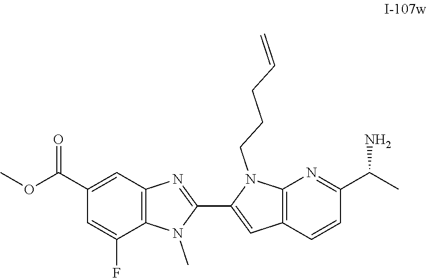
C1(C(OC)=O)=CC2=C(C(F)=C1)N(C)C(C1=CC3=C(N1CCCC=C)N=C(C(C)N)C=C3)=N2
